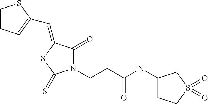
C1=CC=C(C=C2C(=O)N(CCC(NC3CCS(=O)(=O)C3)=O)C(=S)S2)S1
